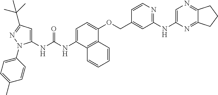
N(C1=CC=C(OCC2=CC(NC3=CN=C4C(=N3)CCC4)=NC=C2)C2=C1C=CC=C2)C(=O)NC1=CC(C(C)(C)C)=NN1C1=CC=C(C)C=C1
